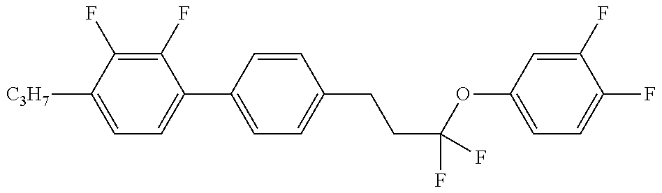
C1=C([C3H7])C(F)=C(F)C(C2=CC=C(CCC(OC3=CC=C(F)C(F)=C3)(F)F)C=C2)=C1
